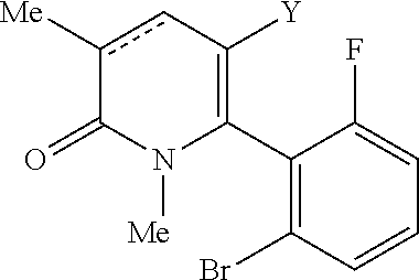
C1(C2=C([Y])cc([Me])C(=O)N2[Me])=C(Br)C=CC=C1F
